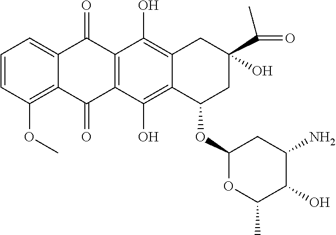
C1=CC=C2C(=C1OC)C(=O)C1=C(C2=O)C(O)=C2C(=C1O)C(OC1CC(N)C(O)C(C)O1)CC(C(=O)C)(O)C2
